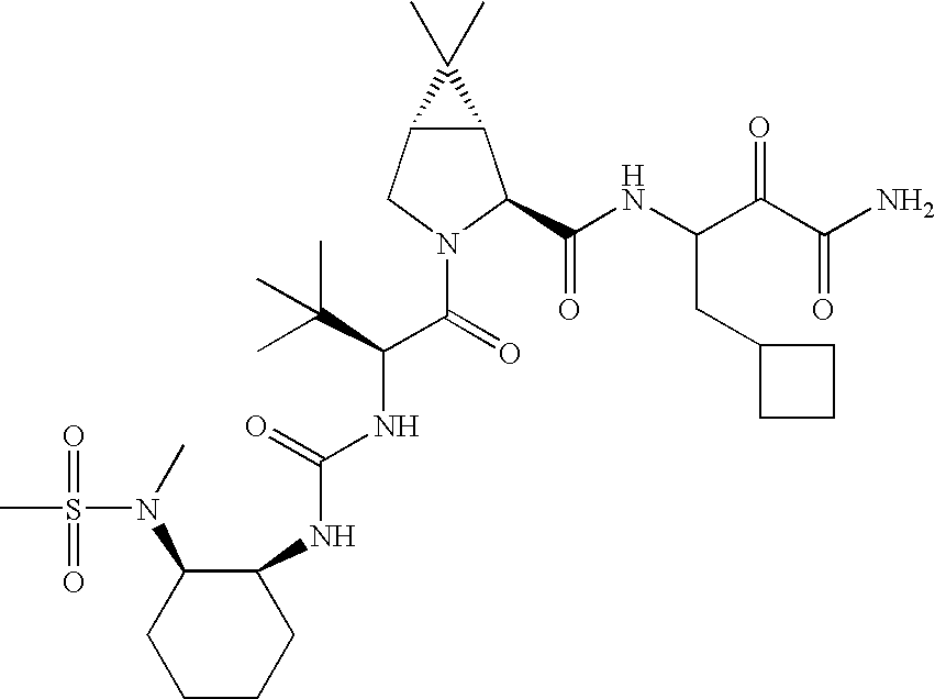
C1(NC(NC(C(=O)N2C(C(NC(C(C(N)=O)=O)CC3CCC3)=O)C3C(C2)C3(C)C)C(C)(C)C)=O)C(N(C)S(C)(=O)=O)CCCC1
